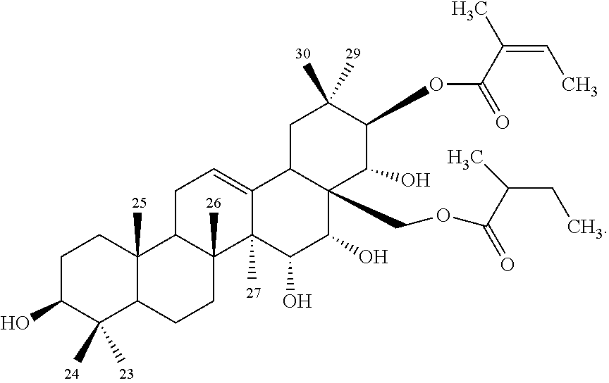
C1C(O)C(C)(C)C2C(C)(C1)C1C(C)(CC2)C2(C)C(=CC1)C1C(COC(C(C)CC)=O)(C(O)C2O)C(O)C(OC(C(C)=CC)=O)C(C)(C)C1
